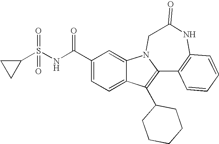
C1(C(NS(C2CC2)(=O)=O)=O)=CC=C2C(=C1)N1C(=C2C2CCCCC2)C2=C(NC(=O)C1)C=CC=C2
